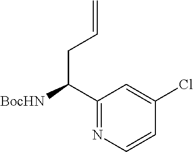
[BocHN]C(C1=NC=CC(Cl)=C1)CC=C
